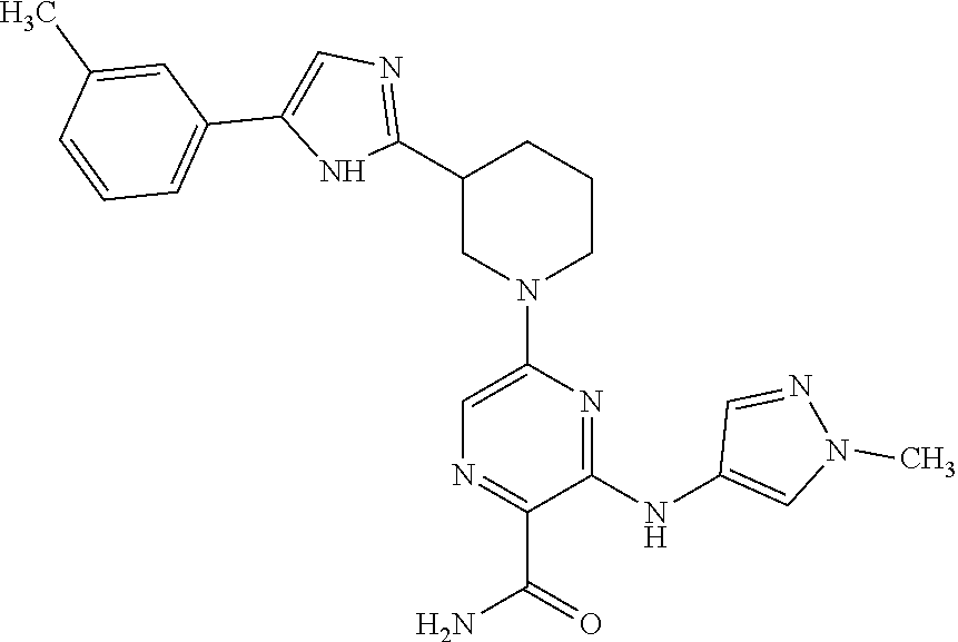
C1(C2=NC=C(C3=CC=CC(C)=C3)N2)CN(C2=CN=C(C(=O)N)C(NC3=CN(C)N=C3)=N2)CCC1
